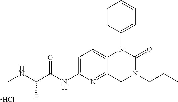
N(C(C)C(NC1=CC=C2C(=N1)CN(CCC)C(=O)N2C1=CC=CC=C1)=O)C.Cl
